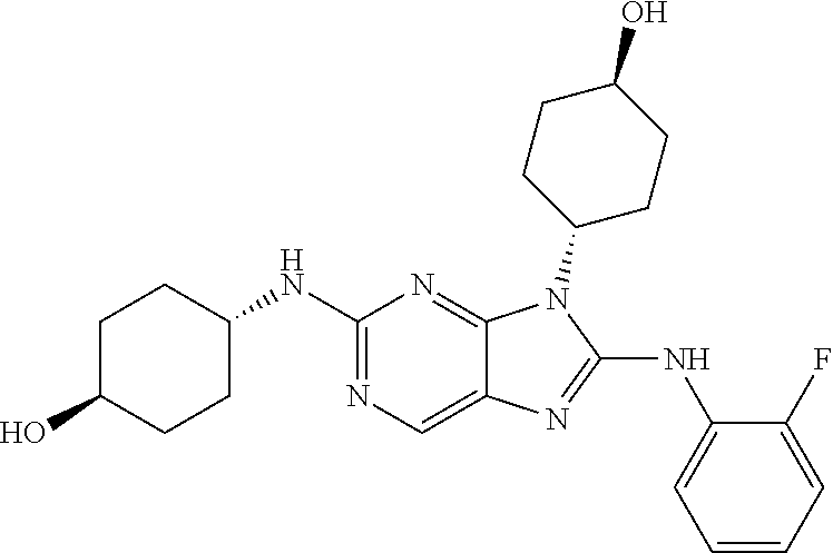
C1(NC2=CC=CC=C2F)=NC2=CN=C(NC3CCC(O)CC3)N=C2N1C1CCC(O)CC1
